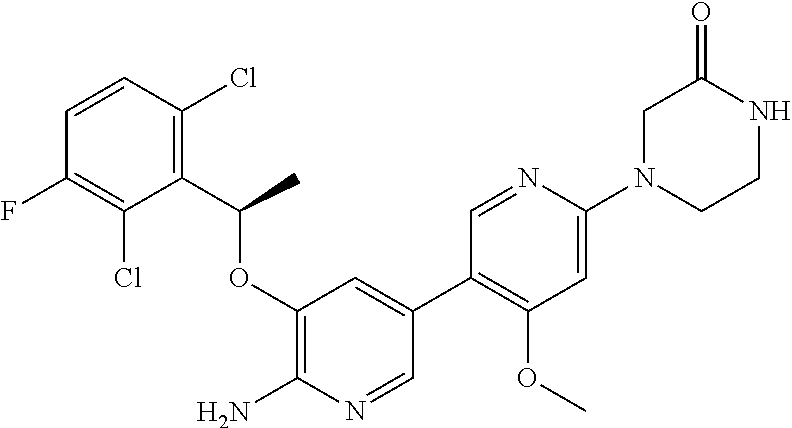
C1(OC(C2=C(Cl)C=CC(F)=C2Cl)C)=C(N)N=CC(C2=C(OC)C=C(N3CCNC(=O)C3)N=C2)=C1
